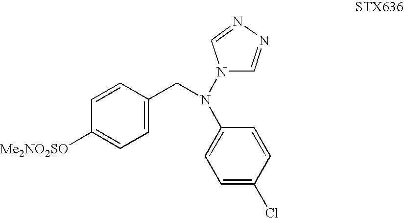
C1([Me2NO2SO])=CC=C(CN(N2C=NN=C2)C2=CC=C(Cl)C=C2)C=C1
